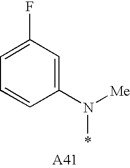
C1(F)=CC=CC(N([Me])*)=C1
